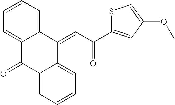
C12=CC=CC=C1C(=CC(=O)C1=CC(OC)=CS1)C1=CC=CC=C1C2=O
